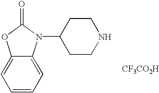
C12=CC=CC=C1N(C1CCNCC1)C(=O)O2.[CF3CO2H]
